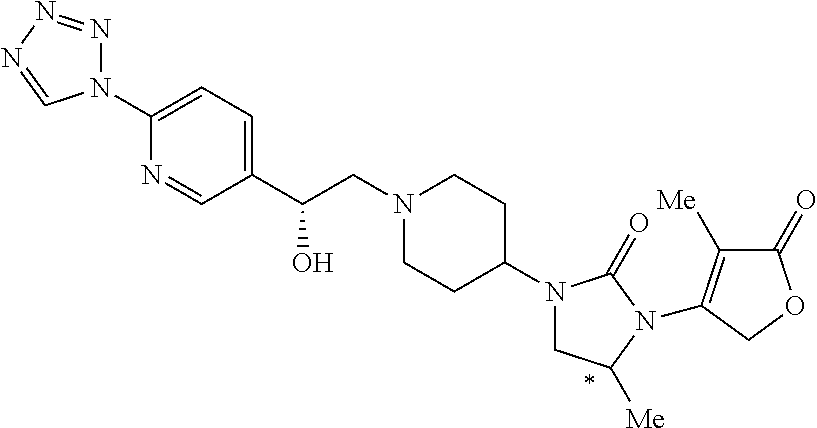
C(CN1CCC(N2CC([Me])N(C3=C([Me])C(=O)OC3)C2=O)CC1)(C1=CC=C(N2N=NN=C2)N=C1)O
